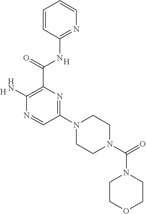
C1=CC(NC(C2=C(N)N=CC(N3CCN(C(N4CCOCC4)=O)CC3)=N2)=O)=NC=C1.[H].[H]
